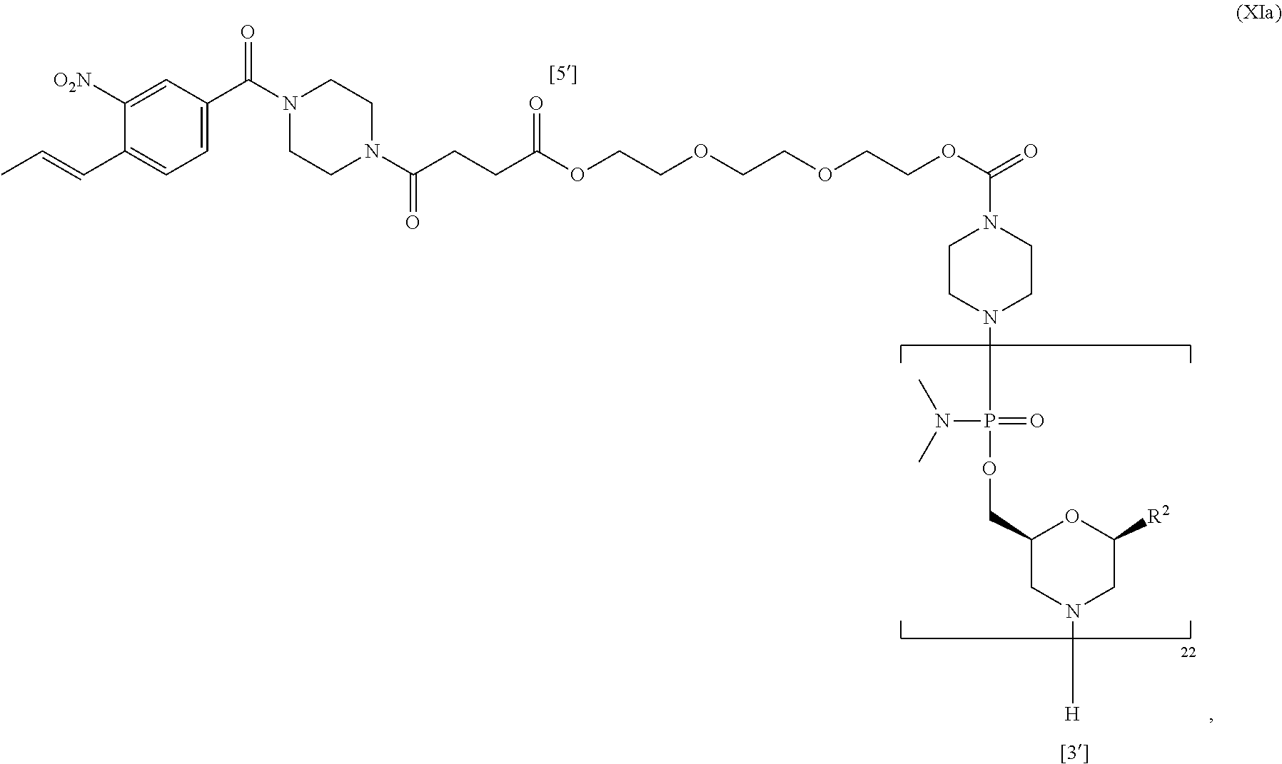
C1=C(C(N2CCN(C(CCC(OCCOCCOCCOC(=O)N3CCN(P(N(C)C)(=O)OCC4CN([H])CC([R2])O4)CC3)=O)=O)CC2)=O)C=C([O2N])C(C=CC)=C1
